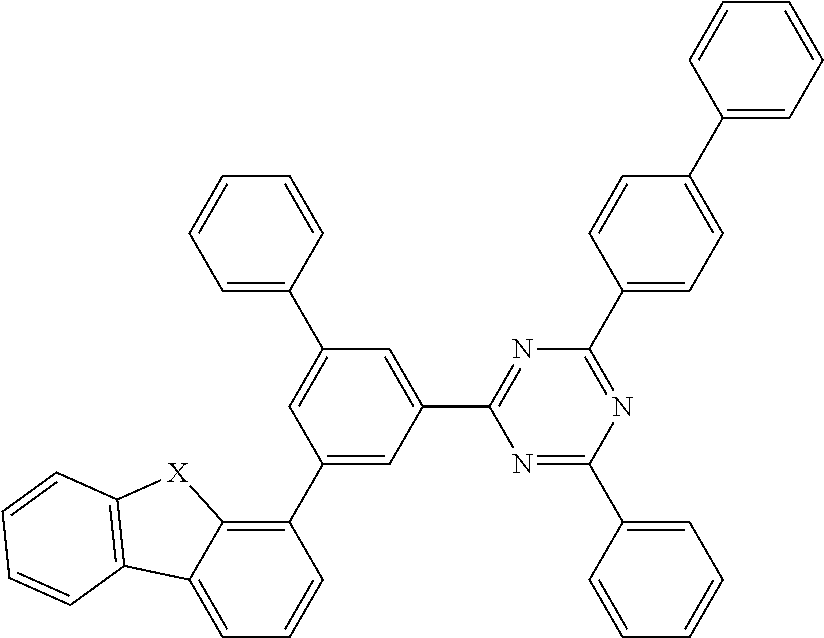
C1(C2=C3C(=CC=C2)C2=C([X]3)C=CC=C2)=CC(C2=NC(C3=CC=C(C4=CC=CC=C4)C=C3)=NC(C3=CC=CC=C3)=N2)=CC(C2=CC=CC=C2)=C1
